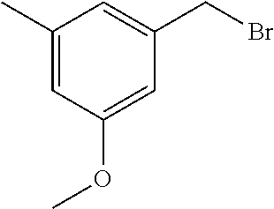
C1=C(CBr)C=C(OC)C=C1C
